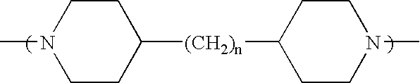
C1CN(C)CCC1[(CH2)n]C1CCN(C)CC1
